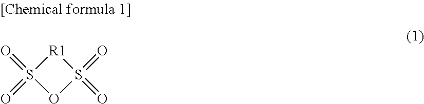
O1S(=O)(=O)[R1]S1(=O)=O
